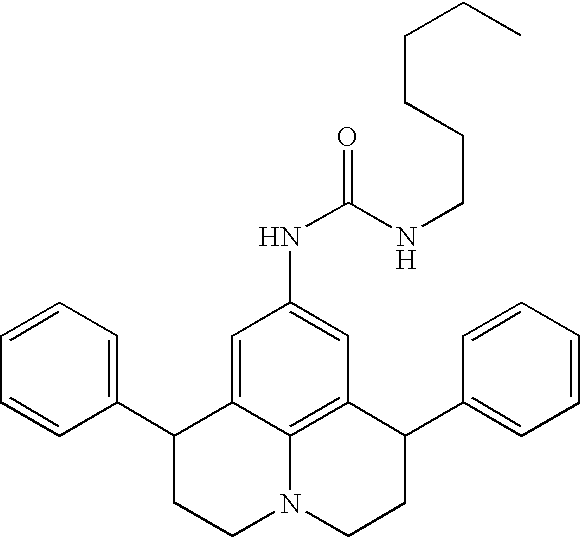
C1=CC=C(C2CCN3C4=C(C(C5=CC=CC=C5)CC3)C=C(NC(=O)NCCCCCC)C=C24)C=C1
